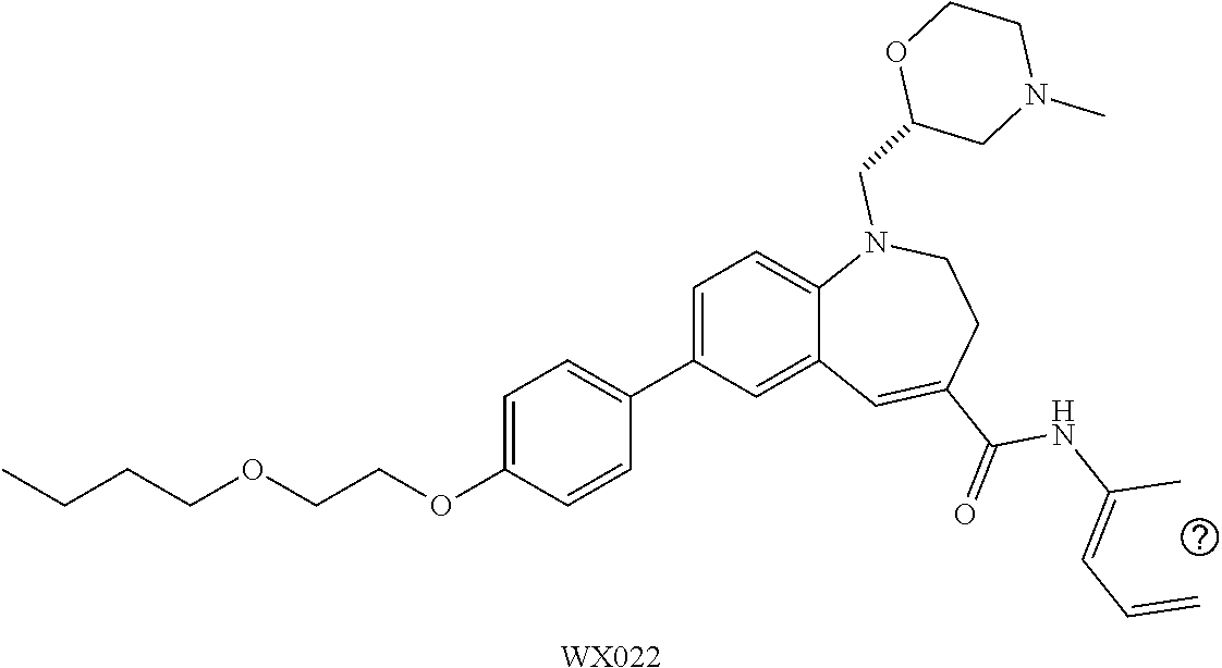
[WX022].CCCCOCCOC1=CC=C(C2=CC=C3C(=C2)C=C(C(=O)NC(=CC=C)C)CCN3CC2CN(C)CCO2)C=C1
